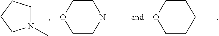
C1COCCC1C.N1(C)CCCC1.C1COCCN1C
